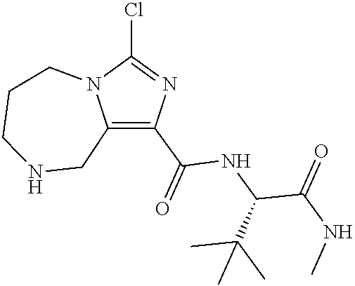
C1(C(=O)NC(C(NC)=O)C(C)(C)C)=C2N(C(Cl)=N1)CCCNC2
